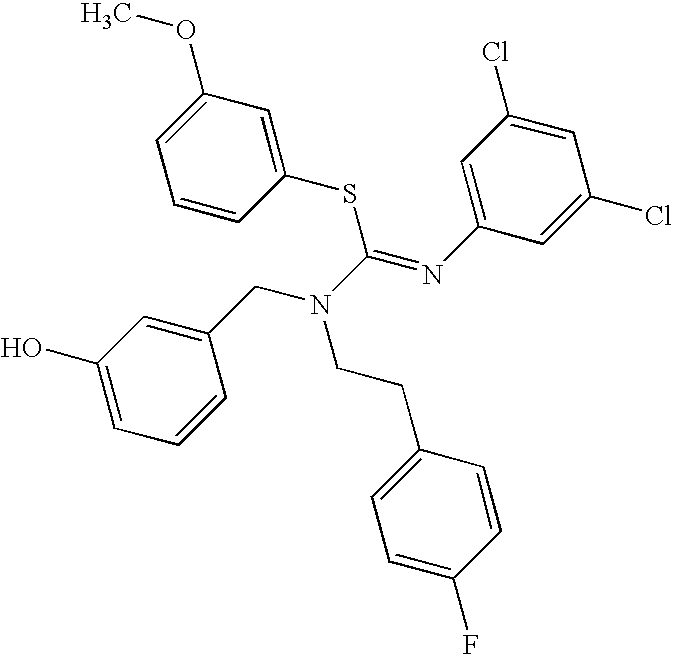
C1(O)=CC=CC(CN(CCC2=CC=C(F)C=C2)C(SC2=CC(OC)=CC=C2)=NC2=CC(Cl)=CC(Cl)=C2)=C1
